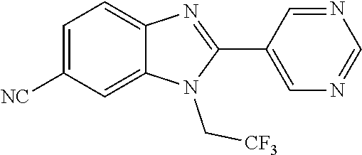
C1=C([NC])C=C2C(=C1)N=C(C1=CN=CN=C1)N2C[CF3]
